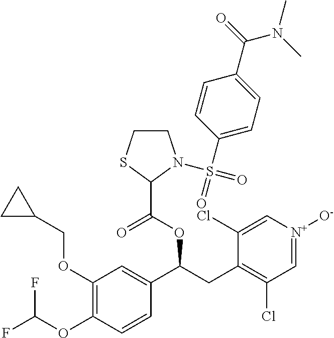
C1(OCC2CC2)=C(OC(F)F)C=CC(C(CC2=C(Cl)C=[N+]([O-])C=C2Cl)OC(C2N(S(C3=CC=C(C(N(C)C)=O)C=C3)(=O)=O)CCS2)=O)=C1
